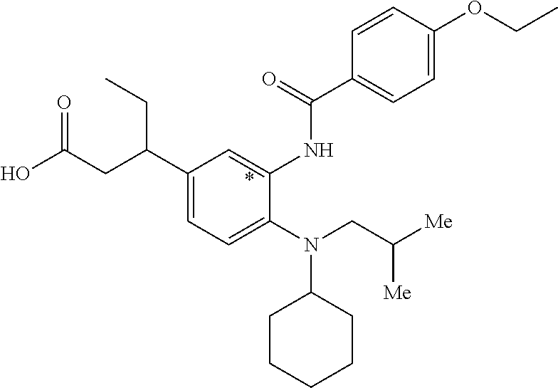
N(C1CCCCC1)(CC([Me])[Me])C1=CC=C(C(CC(O)=O)CC)C=C1NC(C1=CC=C(OCC)C=C1)=O
